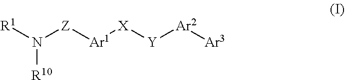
[R1]N([Z][Ar1][X][Y][Ar2][Ar3])[R10]
